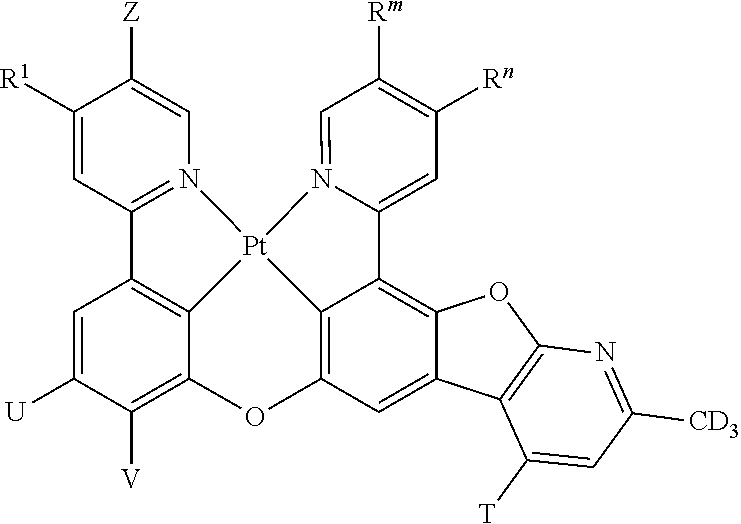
C1([R1])=CC2=N(C=C1[Z])[Pt]13C4=C2C=C([U])C([V])=C4OC2=C1C(=C1C(=C2)C2=C(O1)N=C([CD3])C=C2[T])C1=CC([Rn])=C([Rm])C=N13
